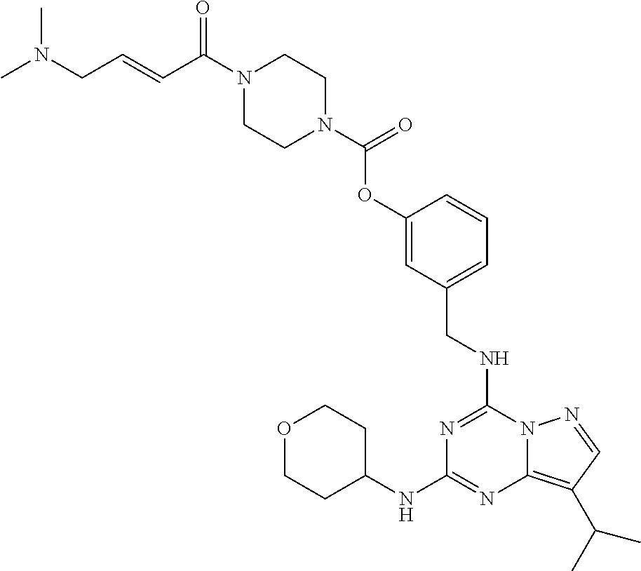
O(C1=CC(CNC2=NC(NC3CCOCC3)=NC3=C(C(C)C)C=NN23)=CC=C1)C(N1CCN(C(C=CCN(C)C)=O)CC1)=O
